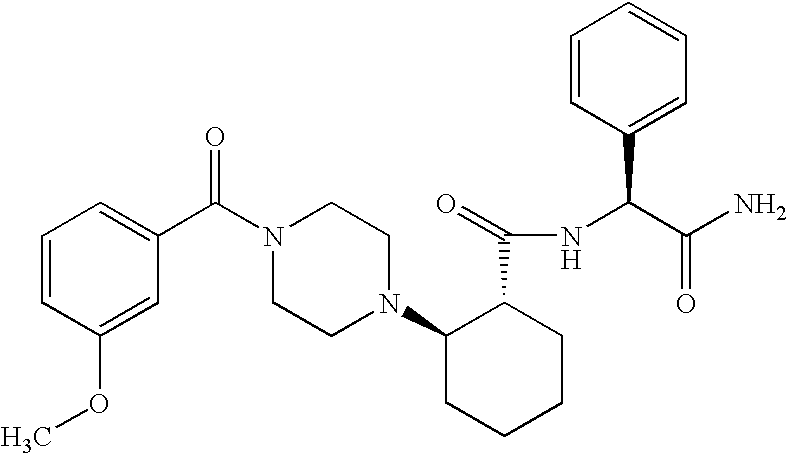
C1(OC)=CC(C(N2CCN(C3CCCCC3C(NC(C(N)=O)C3=CC=CC=C3)=O)CC2)=O)=CC=C1
